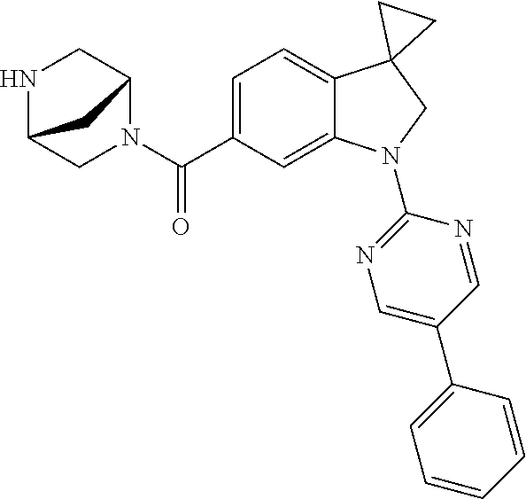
N1(C(C2=CC=C3C(=C2)N(C2=NC=C(C4=CC=CC=C4)C=N2)CC32CC2)=O)C2CNC(C1)C2
